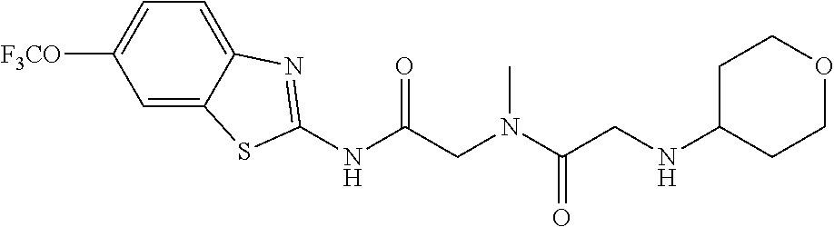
C1=C2C(=CC=C1[F3CO])N=C(NC(CN(C(CNC1CCOCC1)=O)C)=O)S2
